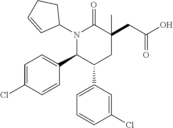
N1(C2CCC=C2)C(C2=CC=C(Cl)C=C2)C(C2=CC=CC(Cl)=C2)CC(CC(=O)O)(C)C1=O
